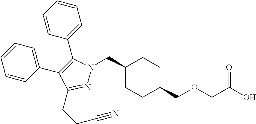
C1(CN2N=C(CCC#N)C(C3=CC=CC=C3)=C2C2=CC=CC=C2)CCC(COCC(O)=O)CC1
